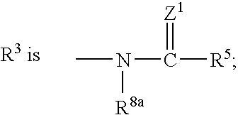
CN(C(=[Z1])[R5])[R8a]
